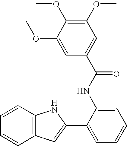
C1=CC2=C(C=C1)C=C(C1=CC=CC=C1NC(C1=CC(OC)=C(OC)C(OC)=C1)=O)N2
